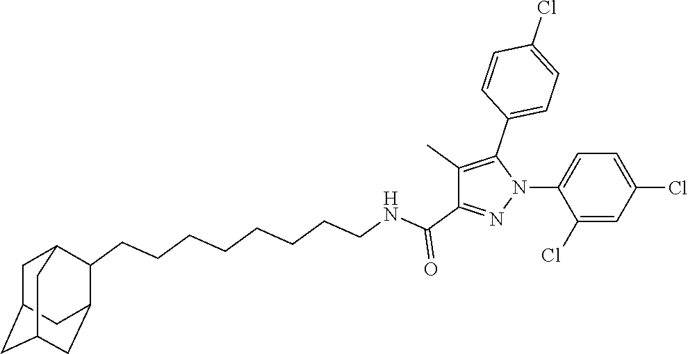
C1(Cl)=CC(Cl)=CC=C1N1N=C(C(NCCCCCCCCC2C3CC4CC(CC2C4)C3)=O)C(C)=C1C1=CC=C(Cl)C=C1
